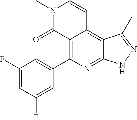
C1(F)=CC(F)=CC(C2=C3C(=C4C(=N2)NN=C4C)C=CN(C)C3=O)=C1
